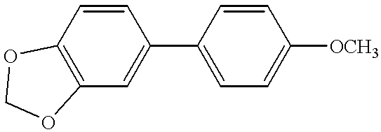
C1=CC2=C(C=C1C1=CC=C([OCH3])C=C1)OCO2
